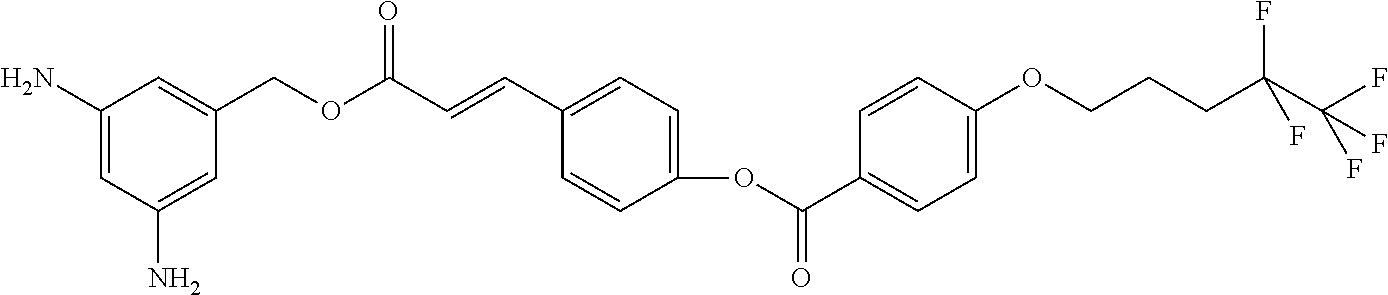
C1(N)=CC(N)=CC(COC(C=CC2=CC=C(OC(=O)C3=CC=C(OCCCC(C(F)(F)F)(F)F)C=C3)C=C2)=O)=C1
